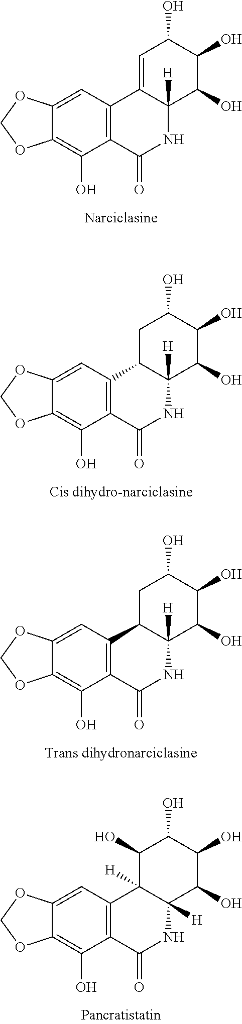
C1=C2C(=C(O)C3=C1C1=CC(O)C(O)C(O)C1([H])NC3=O)OCO2.C1=C2C(=C(O)C3=C1C1C([H])(NC3=O)C(O)C(O)C(O)C1)OCO2.C1=C2C(=C(O)C3=C1C1C([H])(NC3=O)C(O)C(O)C(O)C1)OCO2.C1=C2C(=C(O)C3=C1C1([H])C([H])(NC3=O)C(O)C(O)C(O)C1O)OCO2
